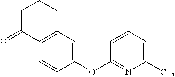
O=C1C2=C(CCC1)C=C(OC1=NC([CF3])=CC=C1)C=C2
